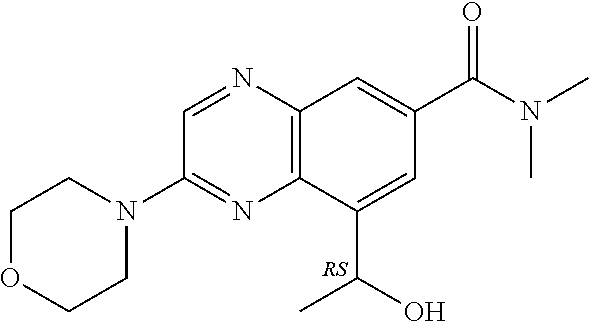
C12=C(N=CC(N3CCOCC3)=N1)C=C(C(N(C)C)=O)C=C2C(O)C
